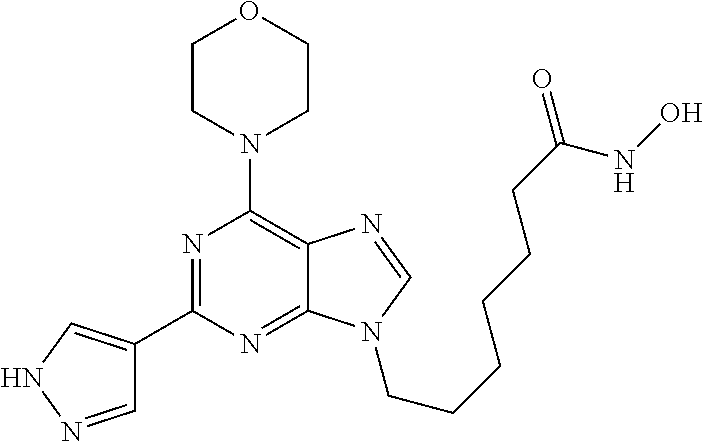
C1CN(C2=C3C(=NC(C4=CNN=C4)=N2)N(CCCCCCC(=O)NO)C=N3)CCO1
